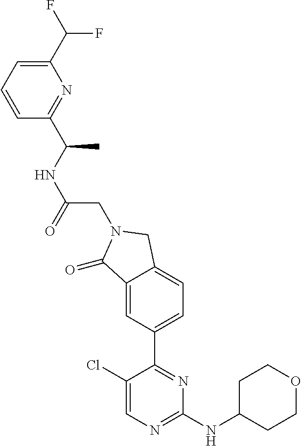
C1(Cl)=CN=C(NC2CCOCC2)N=C1C1=CC=C2C(=C1)C(=O)N(CC(NC(C)C1=NC(C(F)F)=CC=C1)=O)C2
